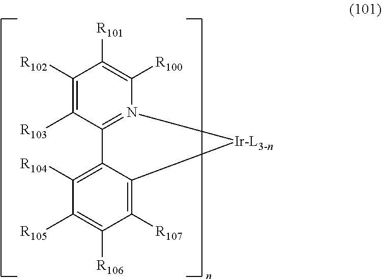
C1([R102])=C([R103])C2=N(C([R100])=C1[R101])[Ir-L3-n]C1=C([R107])C([R106])=C([R105])C([R104])=C21
